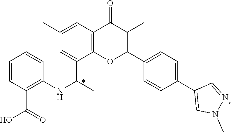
C1=CC(C(O)=O)=C(NC(C)C2=CC(C)=CC3=C2OC(C2=CC=C(C4=CN(C)N=C4)C=C2)=C(C)C3=O)C=C1
